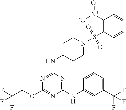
FC(C1=CC=CC(NC2=NC(NC3CCN(S(C4=C([N+](=O)[-O])C=CC=C4)(=O)=O)CC3)=NC(OCC(F)(F)F)=N2)=C1)(F)F
